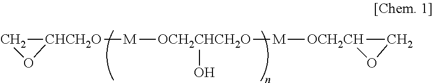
C1[CHCH2O]([M][OCH2CHCH2O]([M][OCH2CH]2CO2)O)O1
